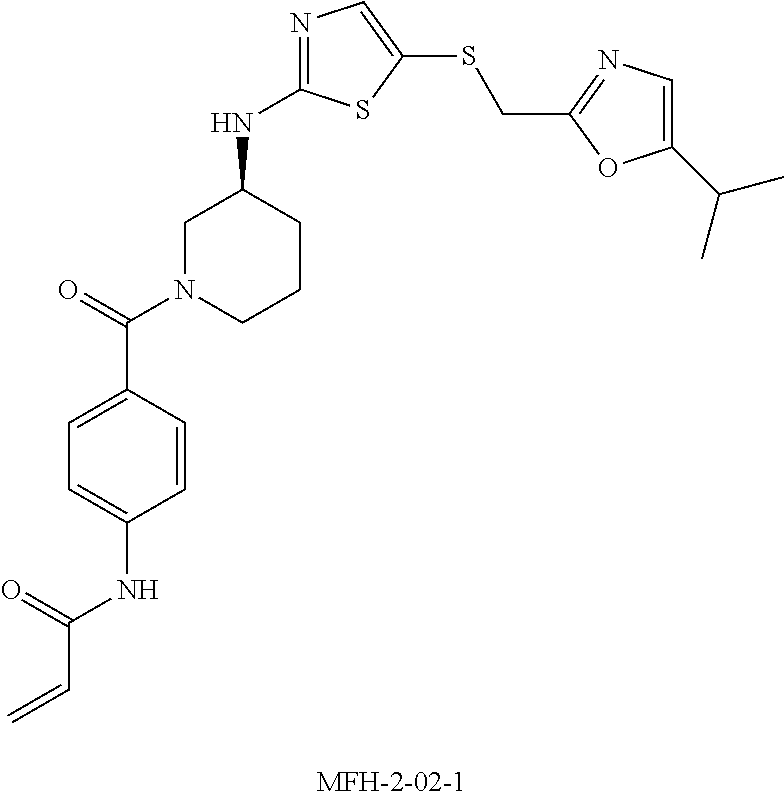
C=CC(NC1=CC=C(C(=O)N2CCCC(NC3=NC=C(SCC4=NC=C(C(C)C)O4)S3)C2)C=C1)=O
